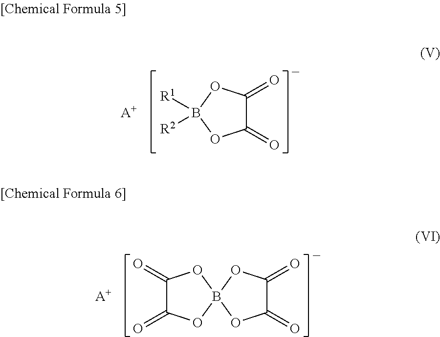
C1(=O)C(=O)OB2(O1)OC(=O)C(=O)O2.[A+].[A+].B1([R1])([R2])OC(=O)C(=O)O1
